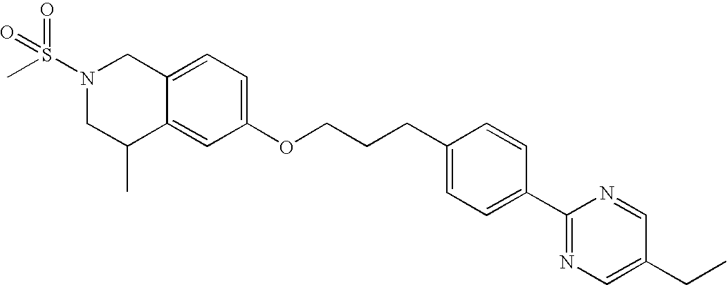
C1(OCCCC2=CC=C(C3=NC=C(CC)C=N3)C=C2)=CC=C2C(=C1)C(C)CN(S(=O)(=O)C)C2
